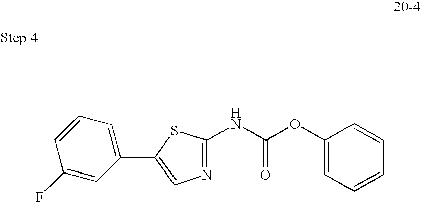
N1=C(NC(=O)OC2=CC=CC=C2)SC(C2=CC=CC(F)=C2)=C1
